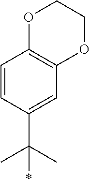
C1=CC(C(C)(C)*)=CC2=C1OCCO2
